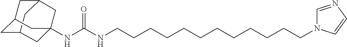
C12CC3CC(C1)CC(NC(NCCCCCCCCCCCCN1C=NC=C1)=O)(C3)C2
